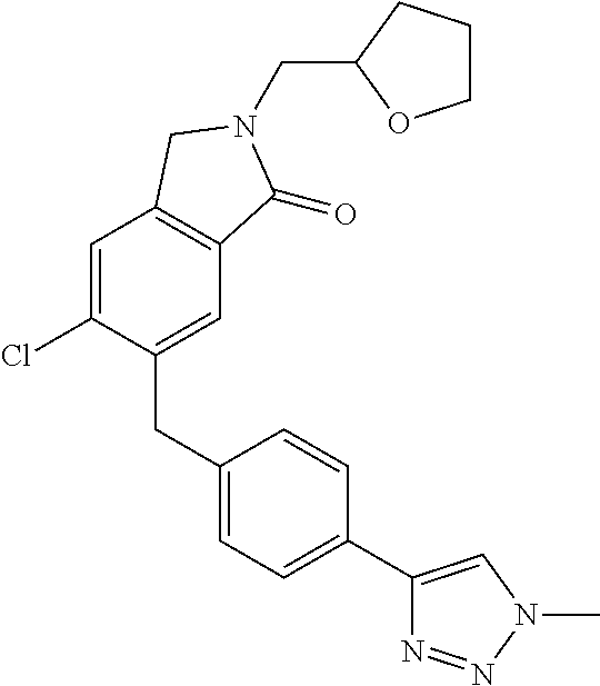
C1(CC2=CC=C(C3=CN(C)N=N3)C=C2)=CC2=C(C=C1Cl)CN(CC1OCCC1)C2=O
